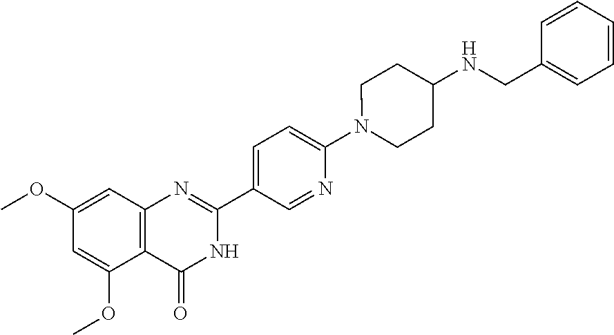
C12=C(C=C(OC)C=C1OC)N=C(C1=CC=C(N3CCC(NCC4=CC=CC=C4)CC3)N=C1)NC2=O
